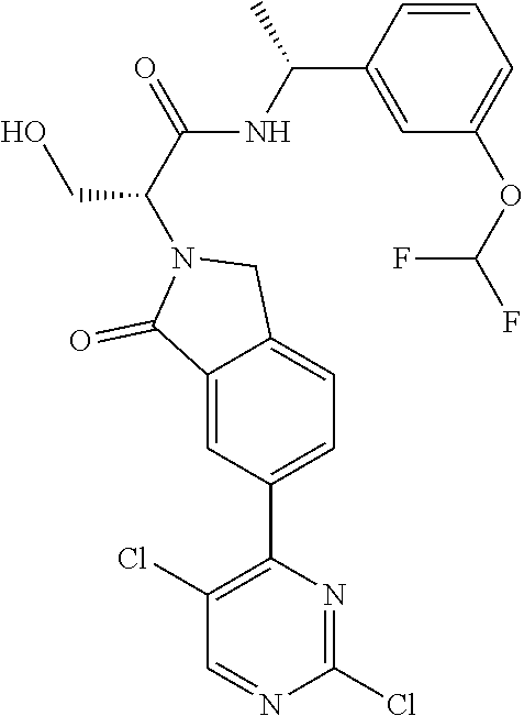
C1(Cl)=NC(C2=CC=C3C(=C2)C(=O)N(C(CO)C(NC(C)C2=CC(OC(F)F)=CC=C2)=O)C3)=C(Cl)C=N1
